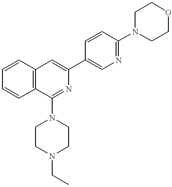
C1=CC2=C(C=C1)C(N1CCN(CC)CC1)=NC(C1=CN=C(N3CCOCC3)C=C1)=C2
